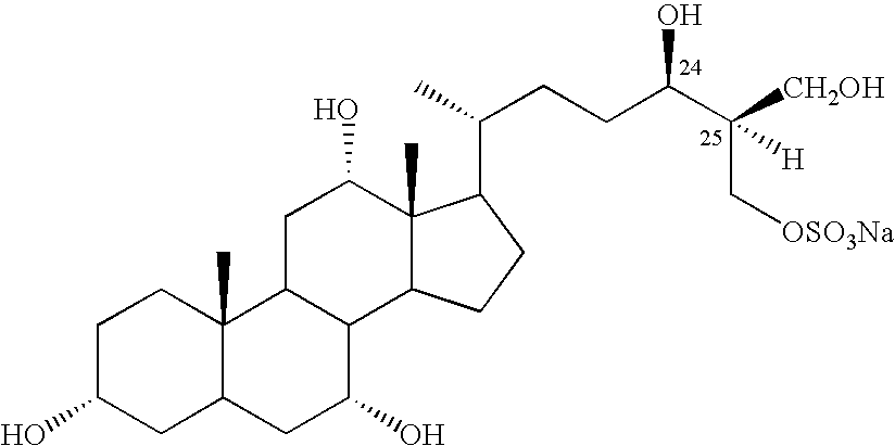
C1C(O)CC2C(C)(C1)C1C(C(O)C2)C2C(C)(C(O)C1)C(C(CCC(C(C[OSO3Na])([CH2OH])[H])O)C)CC2
